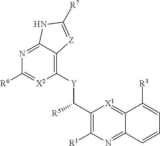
C1(C([Y]C2=C3C(=NC([R6])=[X2]2)NC([R7])=[Z]3)[R5])=C([R1])N=C2C(=[X1]1)C([R3])=CC=C2
